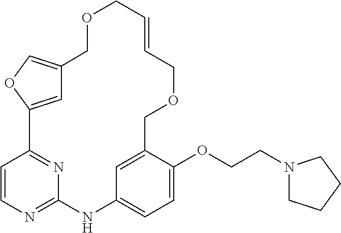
C12=NC(=NC=C1)NC1=CC=C(OCCN3CCCC3)C(=C1)COCC=CCOCC1=COC2=C1
